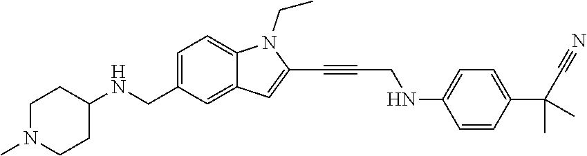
C1=C(CNC2CCN(C)CC2)C=C2C(=C1)N(CC)C(C#CCNC1=CC=C(C(C#N)(C)C)C=C1)=C2
